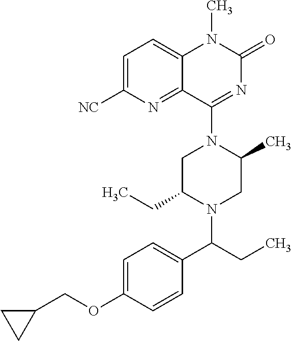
C1C(CC)N(C(CC)C2=CC=C(OCC3CC3)C=C2)CC(C)N1C1=NC(=O)N(C)C2=CC=C([NC])N=C12
